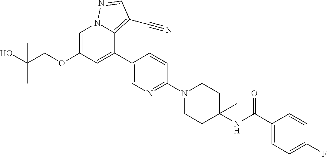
C1=C(OCC(O)(C)C)C=C(C2=CN=C(N3CCC(NC(C4=CC=C(F)C=C4)=O)(C)CC3)C=C2)C2=C(C#N)C=NN12
